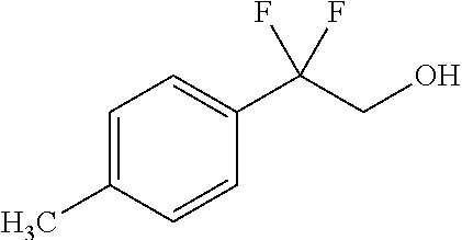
C1=C(C)C=CC(C(CO)(F)F)=C1
